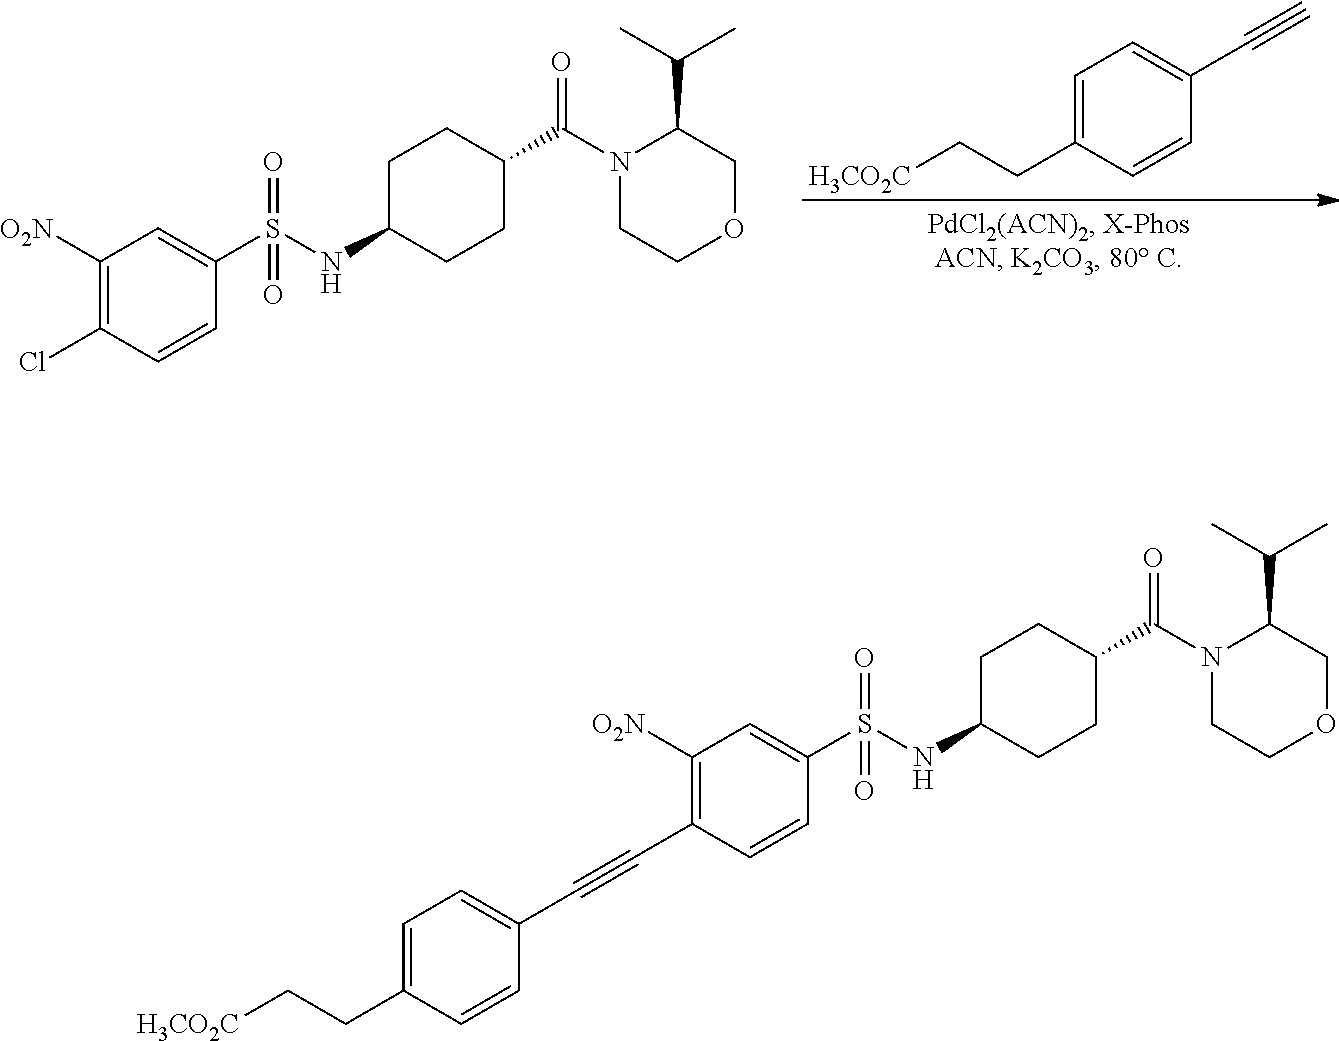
C1=C(CC[H3CO2C])C=CC(C#C)=C1.C1([O2N])=C(Cl)C=CC(S(NC2CCC(C(N3CCOCC3C(C)C)=O)CC2)(=O)=O)=C1.C1([O2N])=C(C#CC2=CC=C(CC[H3CO2C])C=C2)C=CC(S(NC2CCC(C(N3CCOCC3C(C)C)=O)CC2)(=O)=O)=C1
